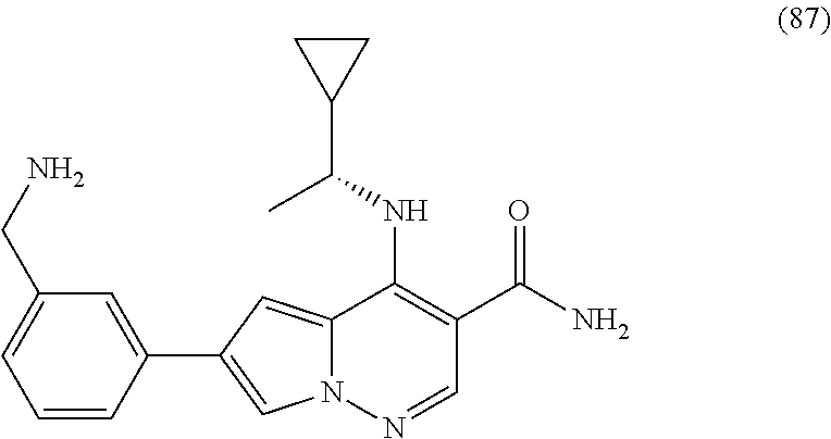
C12=CC(C3=CC(CN)=CC=C3)=CN1N=CC(C(=O)N)=C2NC(C1CC1)C
